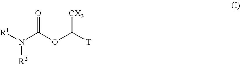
[R1]N(C(OC([T])[CX3])=O)[R2]
